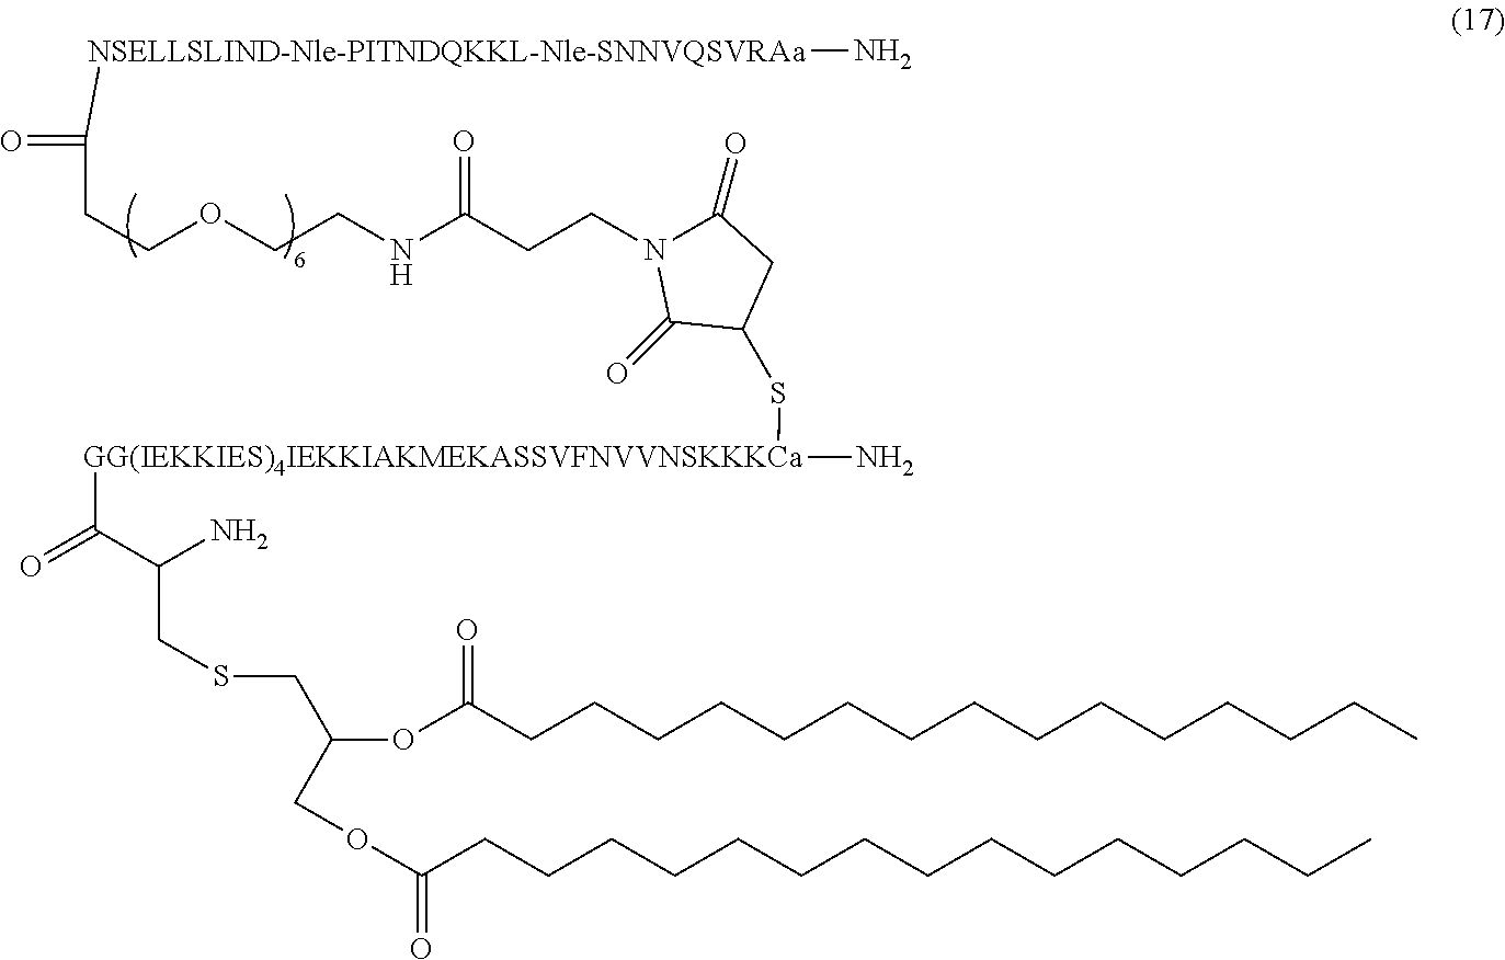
C(CCC)CCCCCCCCCCCC(OC(COC(=O)CCCCCCCCCCCCCCC)CSCC(N)C([GG(IEKKIES)4IEKKIAKMEKASSVFNVVNSKKKCa](N)SC1CC(=O)N(CCC(NCCOCCC([NSELLSLIND-Nle-PITNDQKKL-Nle-SNNVQSVRAa]N)=O)=O)C1=O)=O)=O
